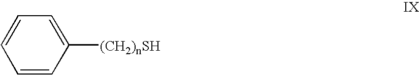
C1=CC([(CH2)nSH])=CC=C1
